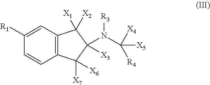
C1([R1])=CC2=C(C=C1)C([X6])([X7])C(N(C([X4])([X5])[R4])[R3])([X3])C2([X1])[X2]
